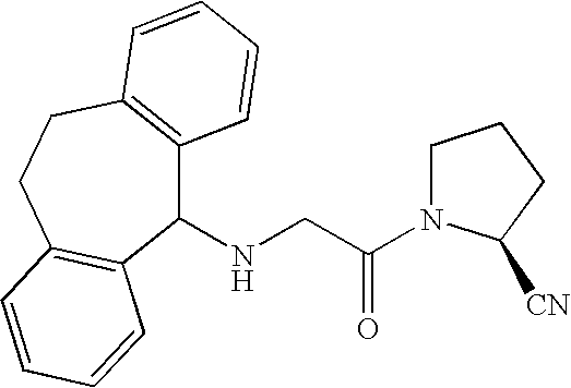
C1(NCC(=O)N2CCCC2[CN])C2=C(CCC3=C1C=CC=C3)C=CC=C2
